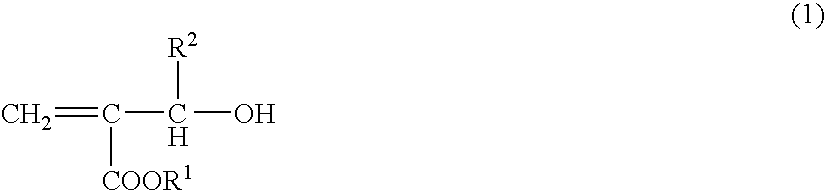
C=C(C(O)[R2])[COOR1]
